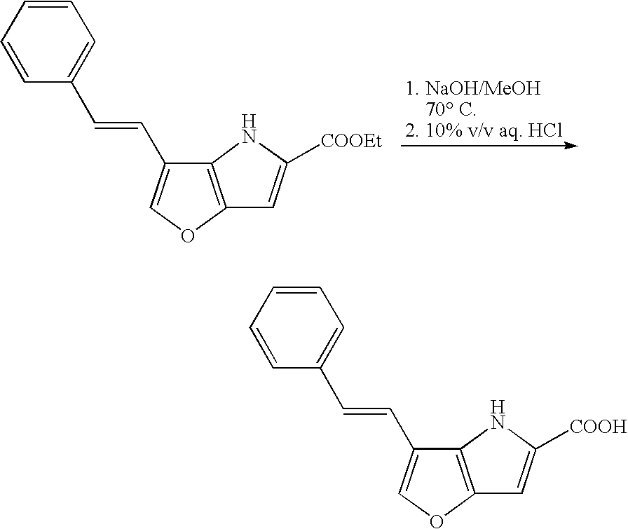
C12=C(OC=C1C=CC1=CC=CC=C1)C=C([COOEt])N2.C12=C(OC=C1C=CC1=CC=CC=C1)C=C([COOH])N2
